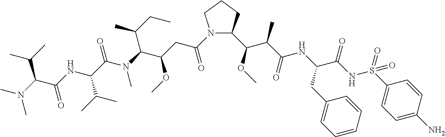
N1(C(=O)CC(OC)C(C(C)CC)N(C)C(=O)C(C(C)C)NC(=O)C(C(C)C)N(C)C)C(C(C(C)C(NC(CC2=CC=CC=C2)C(=O)NS(=O)(C2=CC=C(N)C=C2)=O)=O)OC)CCC1
